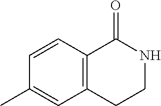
C12=C(C=CC(C)=C1)C(=O)NCC2
